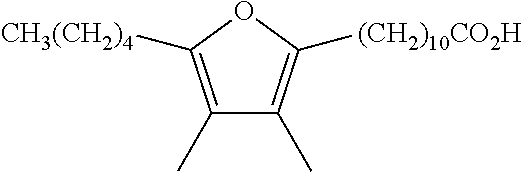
C1(C)=C([CH3(CH2)4])OC([(CH2)10CO2H])=C1C
